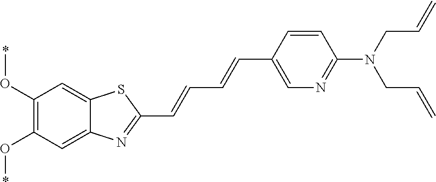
C1(O*)=C(O*)C=C2C(=C1)SC(C=CC=CC1=CN=C(N(CC=C)CC=C)C=C1)=N2
